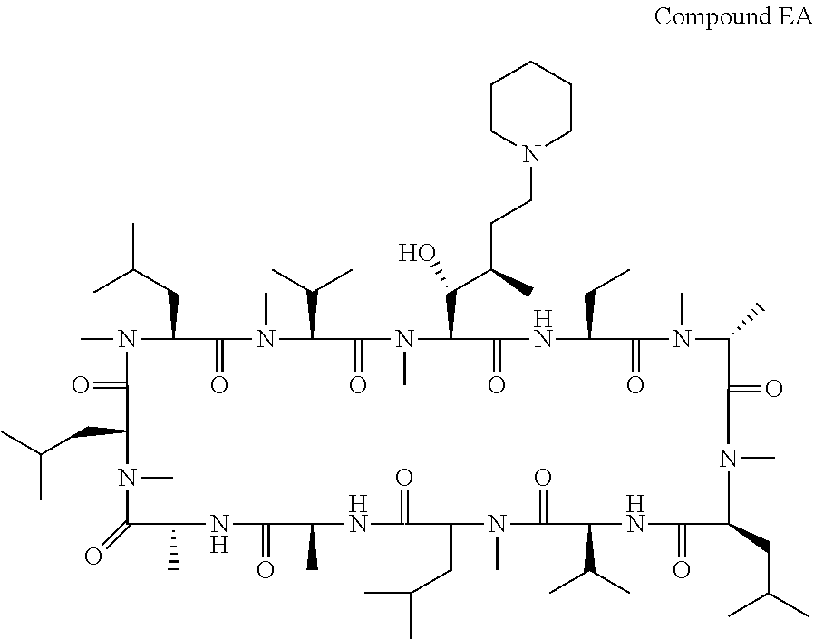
CC(CC1N(C)C(=O)C(CC(C)C)N(C)C(=O)C(C)NC(=O)C(C)NC(=O)C(CC(C)C)N(C)C(=O)C(C(C)C)NC(=O)C(CC(C)C)N(C)C(=O)C(C)N(C)C(=O)C(CC)NC(=O)C(C(C(C)CCN2CCCCC2)O)N(C)C(=O)C(C(C)C)N(C)C1=O)C
